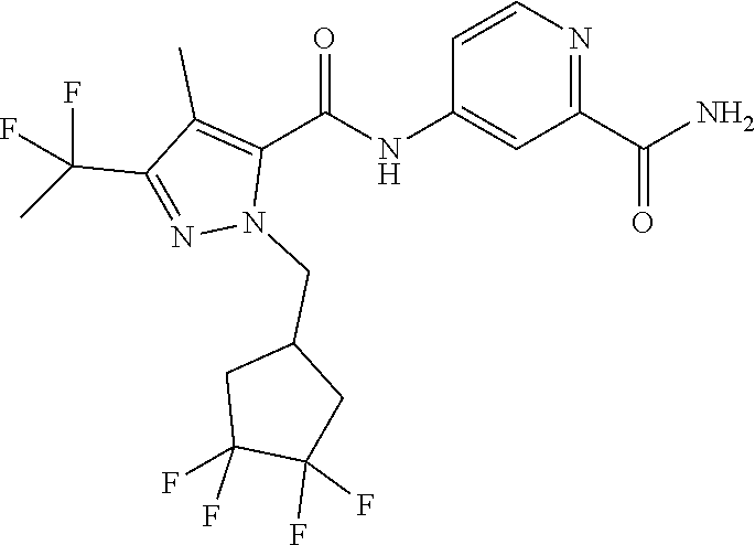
C1=CN=C(C(N)=O)C=C1NC(C1=C(C)C(C(C)(F)F)=NN1CC1CC(F)(F)C(F)(F)C1)=O
